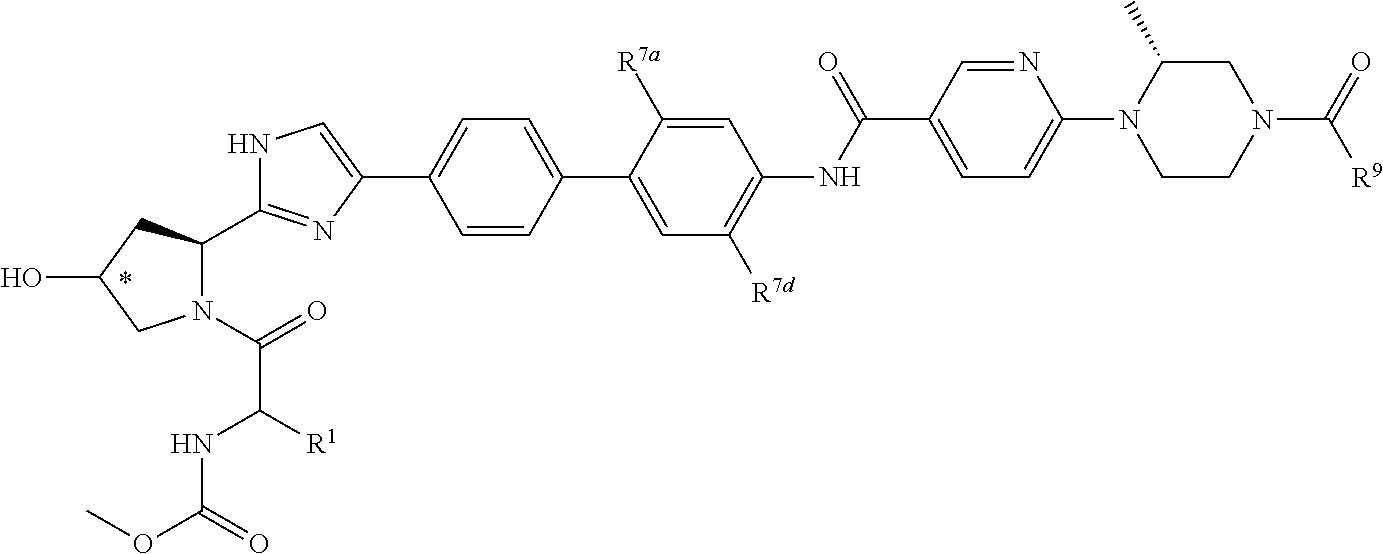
C1C(C)N(C2=CC=C(C(NC3=C([R7d])C=C(C4=CC=C(C5=CNC(C6N(C(=O)C(NC(=O)OC)[R1])CC(O)C6)=N5)C=C4)C([R7a])=C3)=O)C=N2)CCN1C(=O)[R9]
